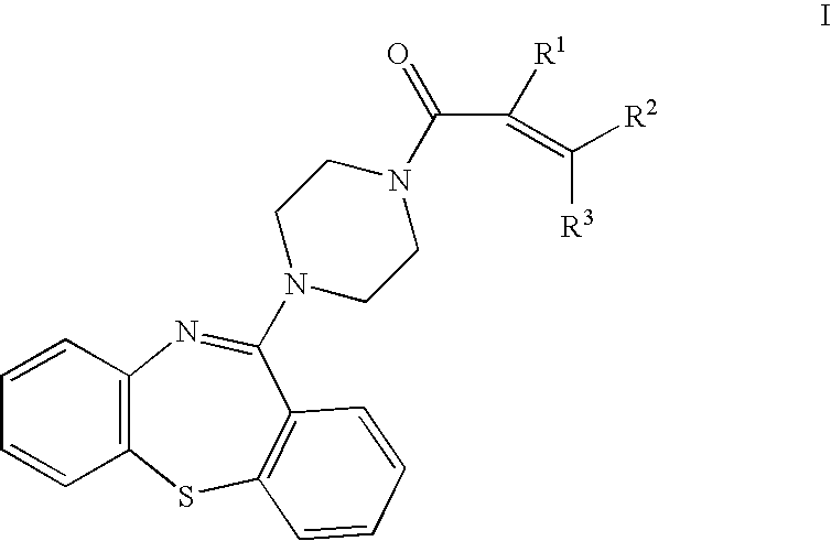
C12=C(SC3=C(C(N4CCN(C(C([R1])=C([R2])[R3])=O)CC4)=N1)C=CC=C3)C=CC=C2
